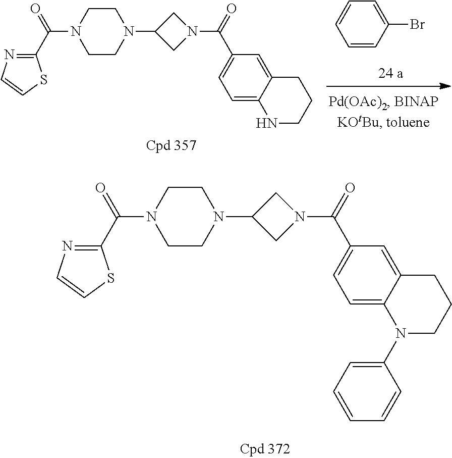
C1CN(C(=O)C2=NC=CS2)CCN1C1CN(C(=O)C2=CC=C3C(=C2)CCCN3)C1.C1=CC=CC(Br)=C1.C1CN(C(=O)C2=NC=CS2)CCN1C1CN(C(=O)C2=CC=C3C(=C2)CCCN3C2=CC=CC=C2)C1
